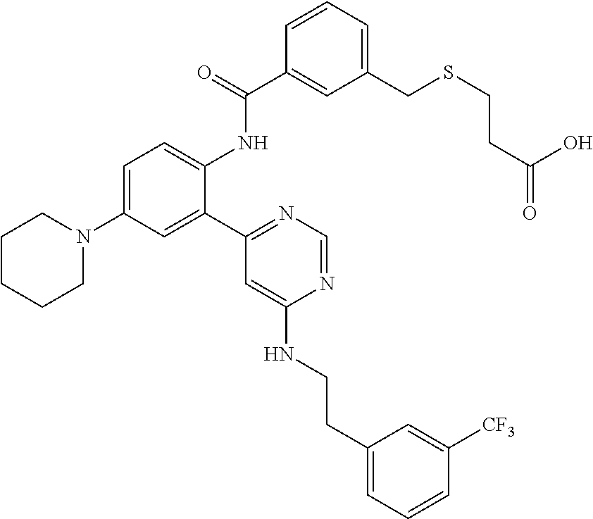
C1=C(N2CCCCC2)C=C(C2=NC=NC(NCCC3=CC=CC([CF3])=C3)=C2)C(NC(=O)C2=CC(CSCCC(O)=O)=CC=C2)=C1
